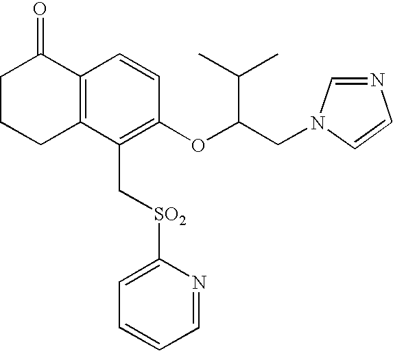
C12=C(C(C[SO2]C3=CC=CC=N3)=C(OC(CN3C=NC=C3)C(C)C)C=C1)CCCC2=O
